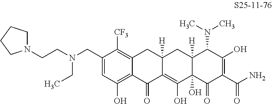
C(N(CC)CC1=CC(O)=C2C(=C1[CF3])CC1([H])C(=C(O)C3(O)C([H])(C1)C(N(C)C)C(O)=C(C(N)=O)C3=O)C2=O)CN1CCCC1
